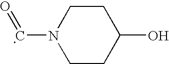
C1CN(C=O)CCC1O
